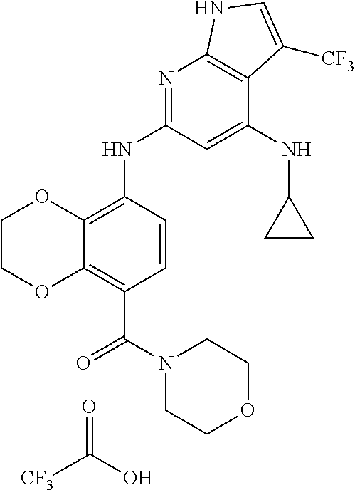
C1COC2=C(C(N3CCOCC3)=O)C=CC(NC3=NC4=C(C(NC5CC5)=C3)C([CF3])=CN4)=C2O1.[CF3]C(O)=O
